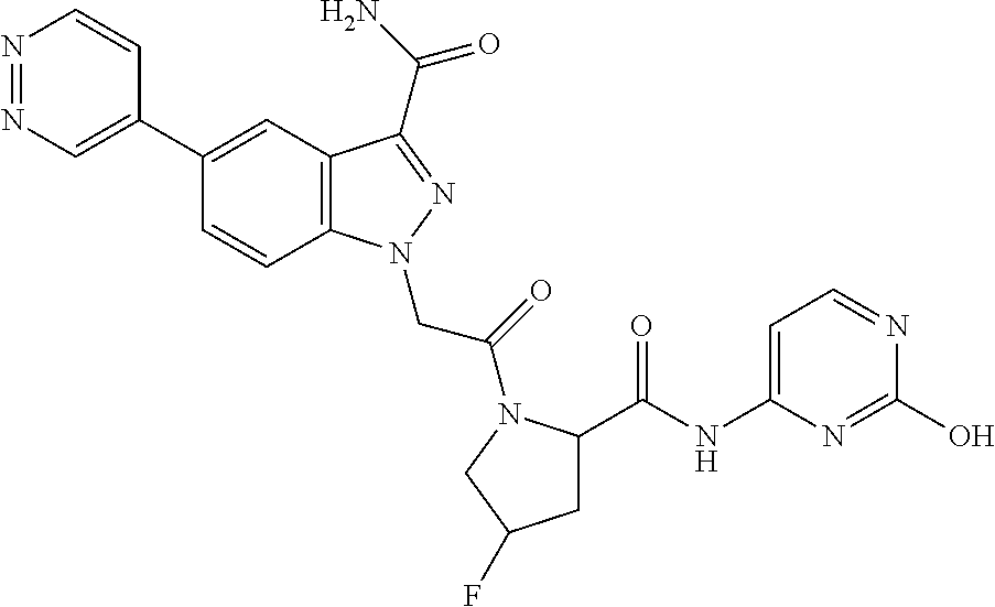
N1=NC=C(C2=CC3=C(C=C2)N(CC(=O)N2C(C(NC4=CC=NC(O)=N4)=O)CC(F)C2)N=C3C(N)=O)C=C1
